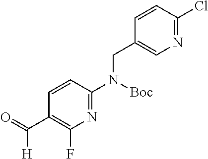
C1=CC(Cl)=NC=C1CN([Boc])C1=NC(F)=C(C(=O)[H])C=C1
